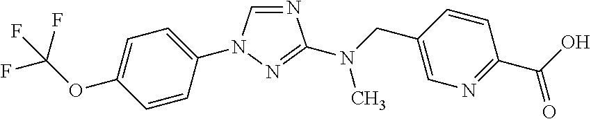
C1=CC(N2C=NC(N(CC3=CN=C(C(O)=O)C=C3)C)=N2)=CC=C1OC(F)(F)F
